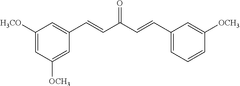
C1([H3CO])=CC([OCH3])=CC(C=CC(C=CC2=CC=CC([OCH3])=C2)=O)=C1
